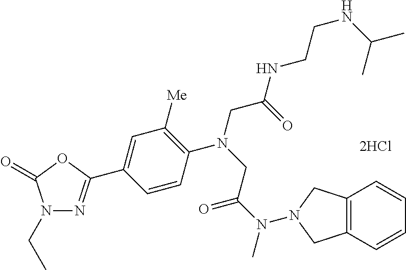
[2HCl].C1=CC(C2=NN(CC)C(=O)O2)=CC([Me])=C1N(CC(NCCNC(C)C)=O)CC(N(C)N1CC2=C(C=CC=C2)C1)=O
